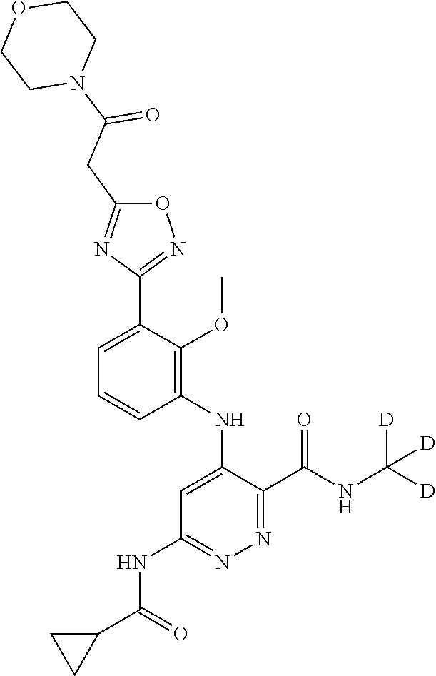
C1=C(C2=NOC(CC(N3CCOCC3)=O)=N2)C(OC)=C(NC2=CC(NC(C3CC3)=O)=NN=C2C(NC([D])([D])[D])=O)C=C1
